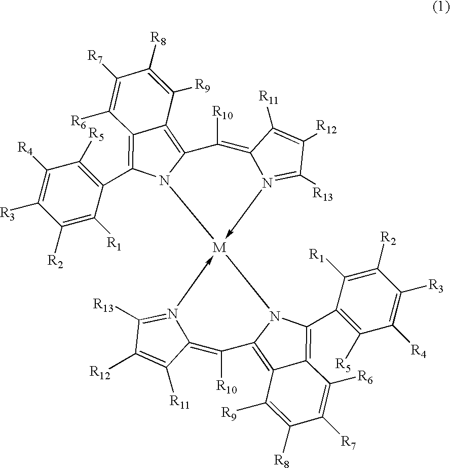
C12=C3C(=C(C4=C([R5])C([R4])=C([R3])C([R2])=C4[R1])N1[M]1(-N4=C([R13])C([R12])=C([R11])C4=C2[R10])-N2=C([R13])C([R12])=C([R11])C2=C([R10])C2=C4C(=C(C5=C([R5])C([R4])=C([R3])C([R2])=C5[R1])N12)C([R6])=C([R7])C([R8])=C4[R9])C([R6])=C([R7])C([R8])=C3[R9]
